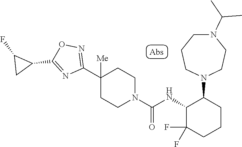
C1(C2([Me])CCN(C(=O)NC3C(F)(F)CCCC3N3CCN(C(C)C)CCC3)CC2)=NOC(C2C(F)C2)=N1
